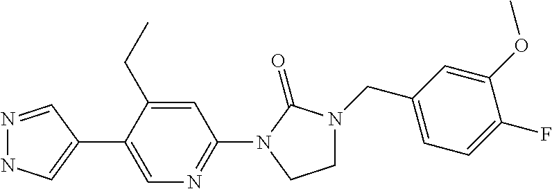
N1=CC(C2=CN=C(N3C(=O)N(CC4=CC=C(F)C(OC)=C4)CC3)C=C2CC)=CN1
